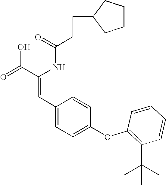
C(=O)(NC(C(=O)O)=CC1=CC=C(OC2=C(C(C)(C)C)C=CC=C2)C=C1)CCC1CCCC1
